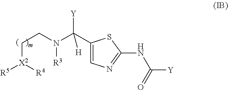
C([X2]([R4])[R5])CN([R3])C(C1=CN=C(NC([Y])=O)S1)([Y])[H]
